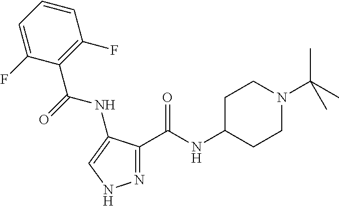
N1=C(C(NC2CCN(C(C)(C)C)CC2)=O)C(NC(=O)C2=C(F)C=CC=C2F)=CN1
